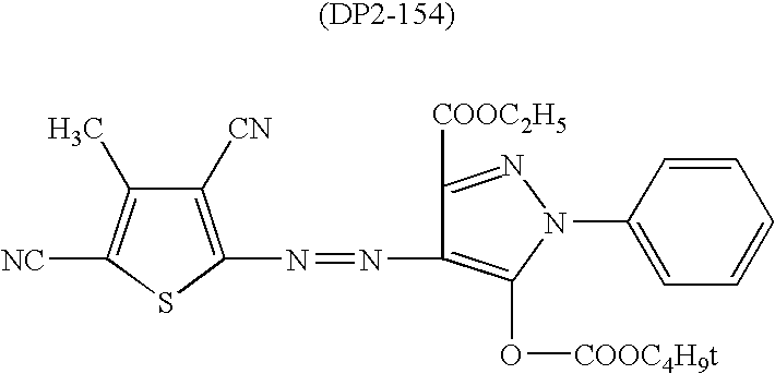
C1([CN])=C(N=NC2=C(O[COOC4H9t])N(C3=CC=CC=C3)N=C2[COOC2H5])SC([NC])=C1C
